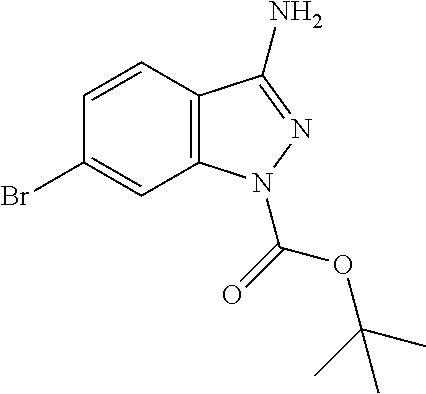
C1=CC2=C(C=C1Br)N(C(=O)OC(C)(C)C)N=C2N
